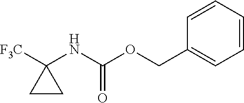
C1(COC(NC2([F3C])CC2)=O)=CC=CC=C1
